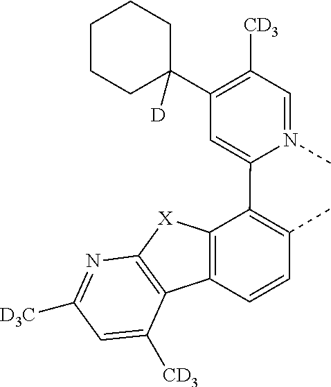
C1=N(C)C(C2=C(C)C=CC3=C2[X]C2=C3C([CD3])=CC([D3C])=N2)=CC(C2([D])CCCCC2)=C1[CD3]
